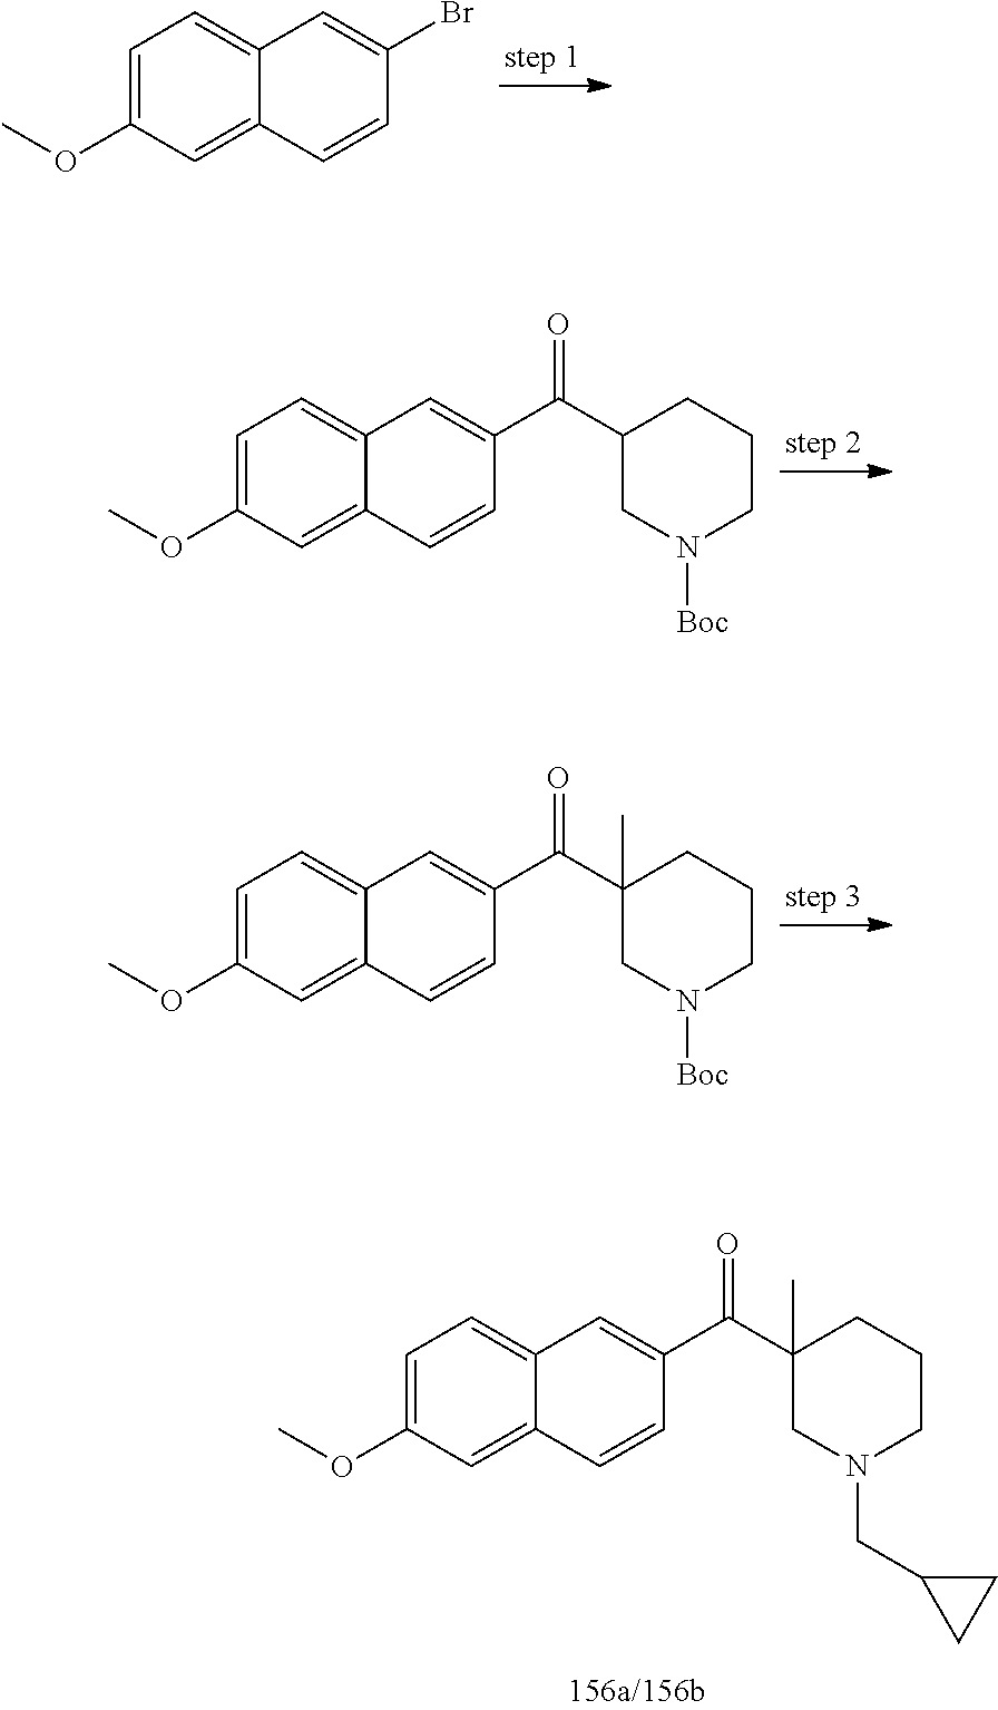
BrC1=CC2=CC=C(OC)C=C2C=C1.C1(C(C2=CC3=CC=C(OC)C=C3C=C2)=O)CN([Boc])CCC1.C1(C(C2=CC3=CC=C(OC)C=C3C=C2)=O)(C)CN([Boc])CCC1.C1(C(C2=CC3=CC=C(OC)C=C3C=C2)=O)(C)CN(CC2CC2)CCC1
